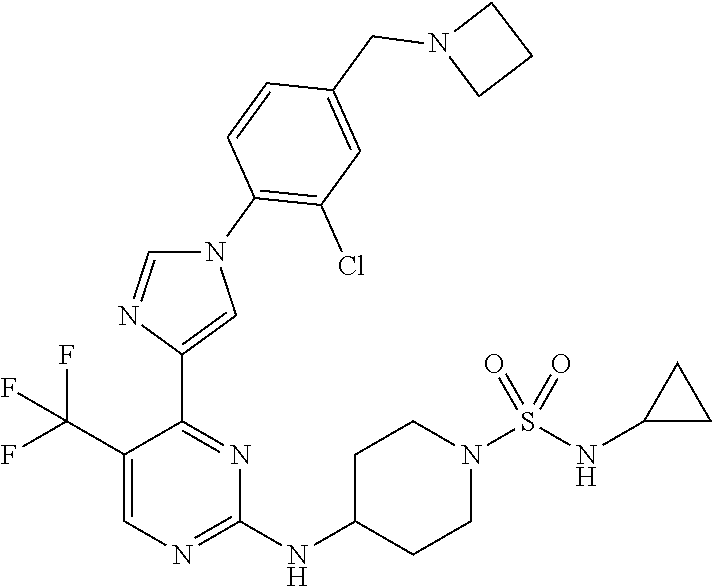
C1(C(F)(F)F)=CN=C(NC2CCN(S(NC3CC3)(=O)=O)CC2)N=C1C1=CN(C2=C(Cl)C=C(CN3CCC3)C=C2)C=N1
